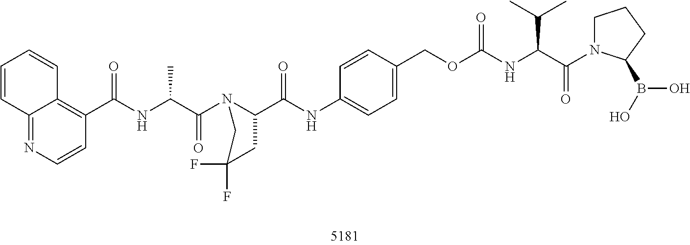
O=C(C1CC(F)(F)CN1C(C(NC(C1=C2C(=NC=C1)C=CC=C2)=O)C)=O)NC1=CC=C(COC(NC(C(=O)N2CCCC2B(O)O)C(C)C)=O)C=C1
